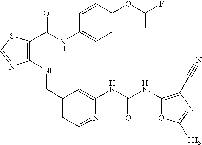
C1(NCC2=CC=NC(NC(NC3=C(C#N)N=C(C)O3)=O)=C2)=C(C(NC2=CC=C(OC(F)(F)F)C=C2)=O)SC=N1
